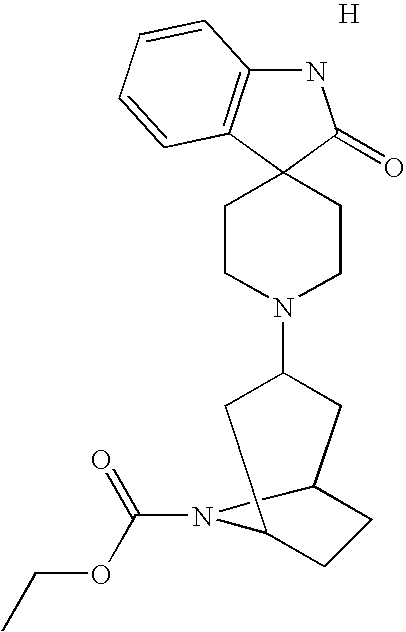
N1C2=C(C3(C1=O)CCN(C1CC4CCC(C1)N4C(=O)OCC)CC3)C=CC=C2.[H]
